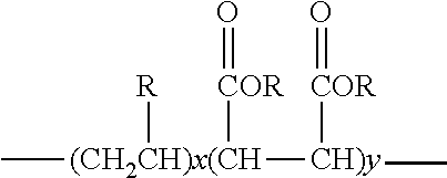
C[(CH2CH)x(CH]([CH)y](C)[COR]=O)([COR]=O)[R]
